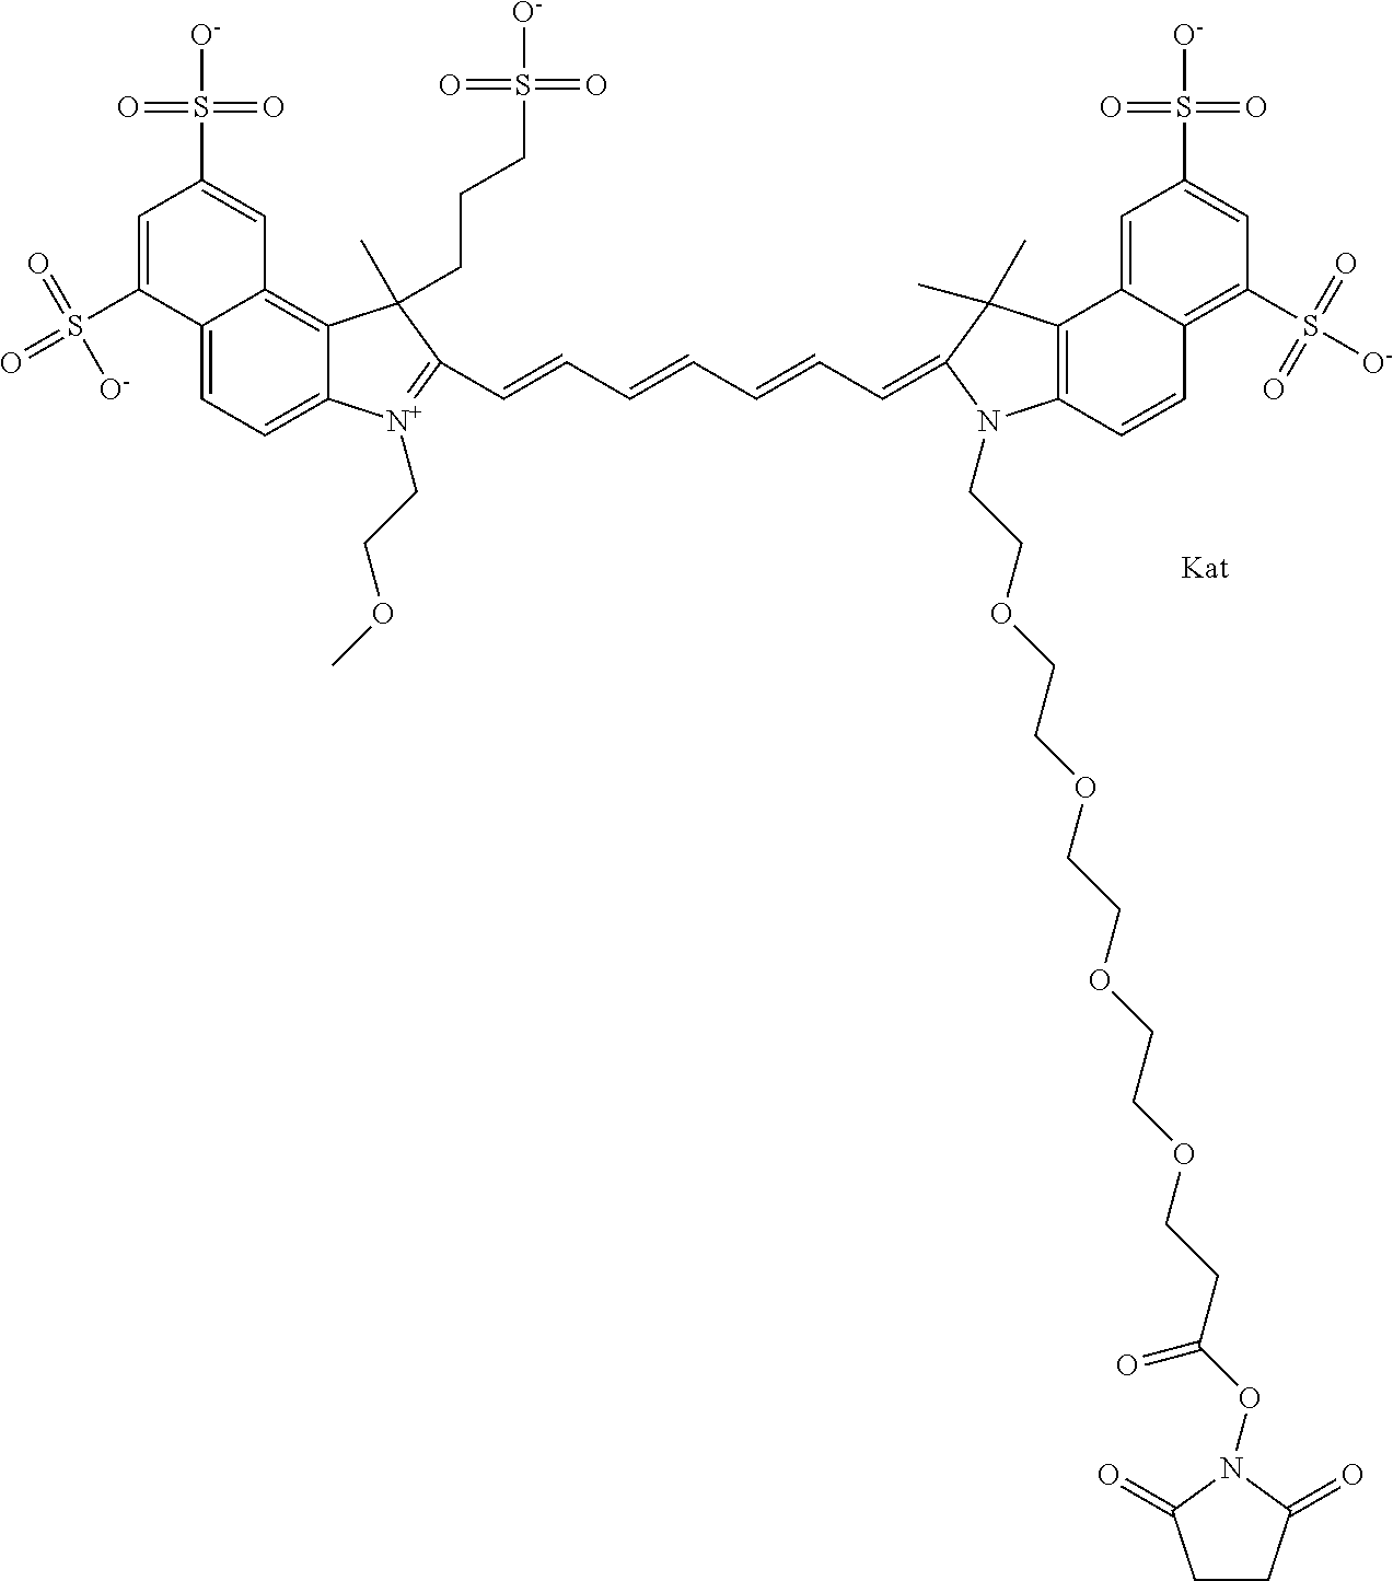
C12=CC=C3C(=C1C=C(S(=O)(=O)[O-])C=C2S(=O)(=O)[O-])C(CCCS(=O)(=O)[O-])(C)C(C=CC=CC=CC=C1C(C)(C)C2=C(C=CC4=C(S([O-])(=O)=O)C=C(S(=O)(=O)[O-])C=C42)N1CCOCCOCCOCCOCCC(ON1C(=O)CCC1=O)=O)=[N+]3CCOC
